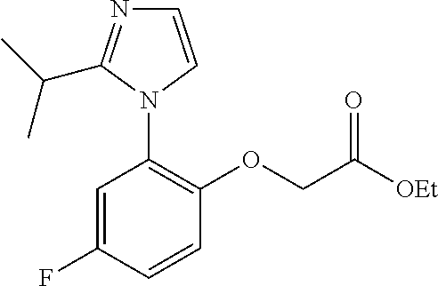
C1(OCC([OEt])=O)=C(N2C=CN=C2C(C)C)C=C(F)C=C1
